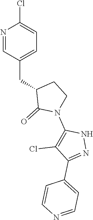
N1=CC(CC2C(=O)N(C3=C(Cl)C(C4=CC=NC=C4)=NN3)CC2)=CC=C1Cl
